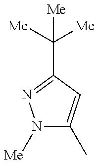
N1([Me])C(C)=CC(C([Me])([Me])[Me])=N1
